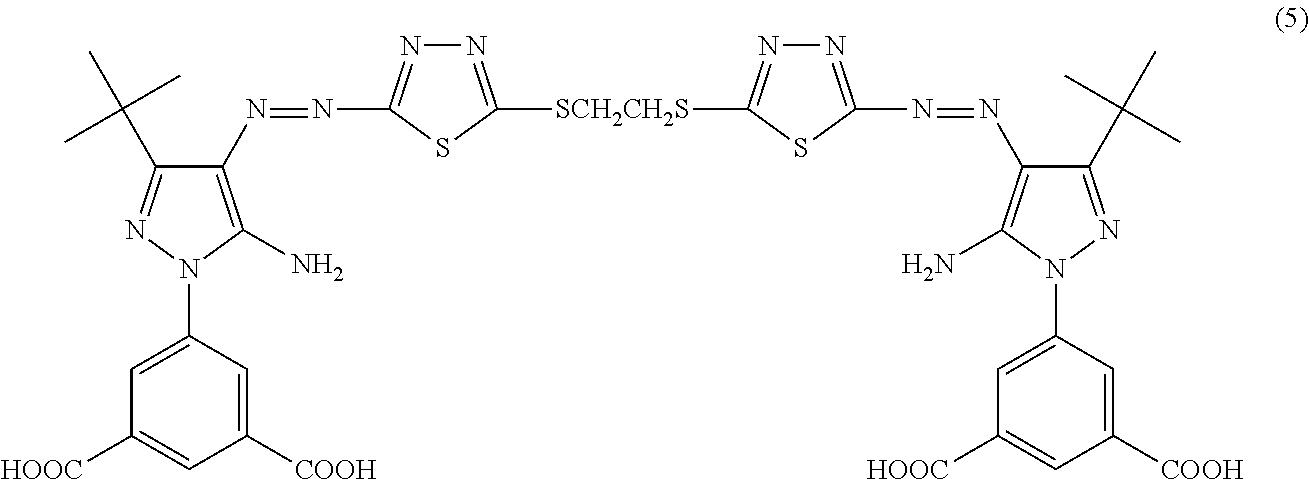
N1=C([SCH2CH2S]C2=NN=C(N=NC3=C(N)N(C4=CC([HOOC])=CC([COOH])=C4)N=C3C(C)(C)C)S2)SC(N=NC2=C(N)N(C3=CC([HOOC])=CC([COOH])=C3)N=C2C(C)(C)C)=N1
